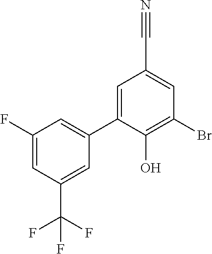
C1(C2=CC(F)=CC(C(F)(F)F)=C2)=CC(C#N)=CC(Br)=C1O
